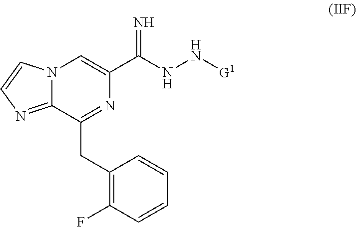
C1=CC=CC(F)=C1CC1=NC(C(NN[G1])=N)=CN2C1=NC=C2
